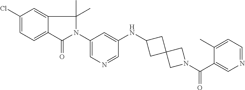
C1(Cl)=CC=C2C(=C1)C(C)(C)N(C1=CN=CC(NC3CC4(C3)CN(C(C3=CN=CC=C3C)=O)C4)=C1)C2=O
